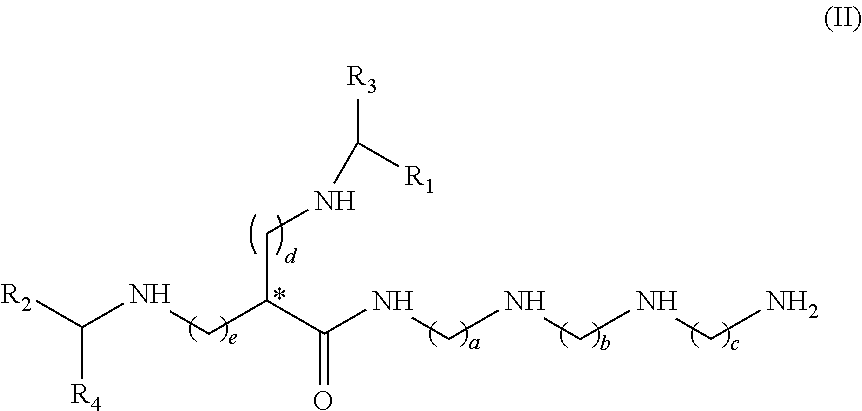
C(C(CNC([R3])[R1])CNC([R2])[R4])(=O)NCNCNCN
